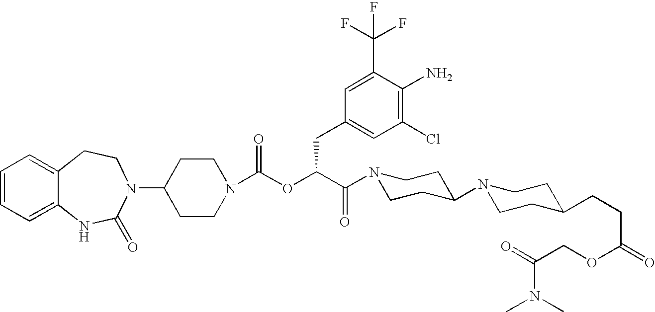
C12=CC=CC=C1NC(=O)N(C1CCN(C(OC(C(=O)N3CCC(N4CCC(CCC(OCC(=O)N(C)C)=O)CC4)CC3)CC3=CC(Cl)=C(N)C(C(F)(F)F)=C3)=O)CC1)CC2
